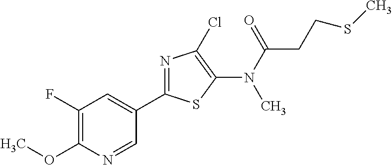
N(C(=O)CCSC)(C1=C(Cl)N=C(C2=CC(F)=C(OC)N=C2)S1)C
